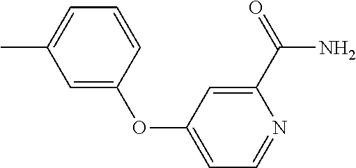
C1(OC2=CC=NC(C(=O)N)=C2)=CC(C)=CC=C1
